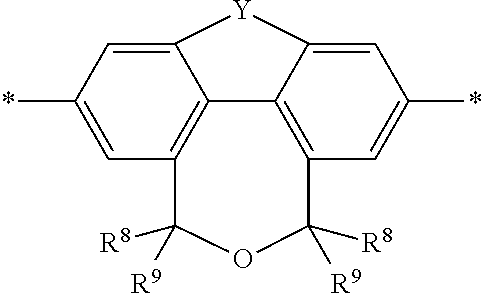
C1(*)=CC2=C3C(=C1)[Y]C1=CC(*)=CC(=C31)C([R8])([R9])OC2([R8])[R9]
